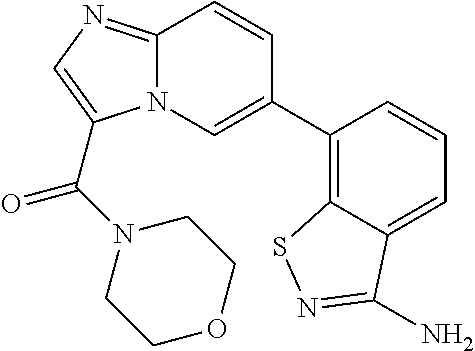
C12=NC=C(C(N3CCOCC3)=O)N1C=C(C1=C3C(=CC=C1)C(N)=NS3)C=C2
